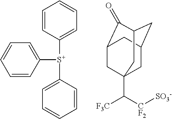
C1=CC([S+](C2=CC=CC=C2)C2=CC=CC=C2)=CC=C1.C1C2CC3C(=O)C(CC1(C([F3C])[CF2][SO3-])C3)C2
